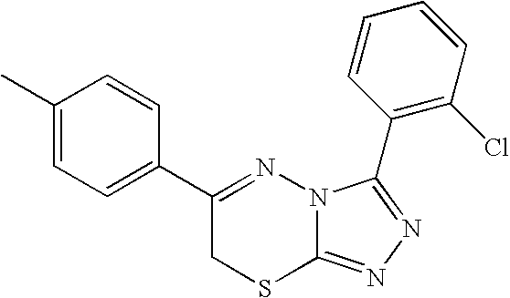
C1=C(C)C=CC(C2=NN3C(=NN=C3C3=C(Cl)C=CC=C3)SC2)=C1
